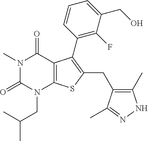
N1(C)C(=O)N(CC(C)C)C2=C(C1=O)C(C1=C(F)C(CO)=CC=C1)=C(CC1=C(C)NN=C1C)S2
